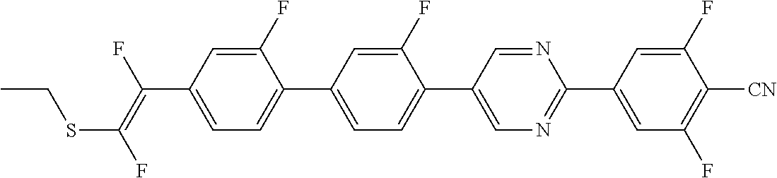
C(C1=CC=C(C2=CC=C(C3=CN=C(C4=CC(F)=C([CN])C(F)=C4)N=C3)C(F)=C2)C(F)=C1)(=C(F)SCC)F
